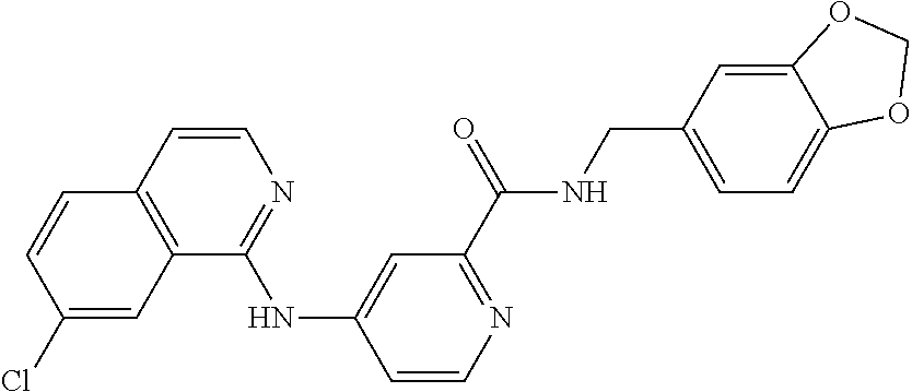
C12=C(C(NC3=CC(C(=O)NCC4=CC=C5C(=C4)OCO5)=NC=C3)=NC=C1)C=C(Cl)C=C2
